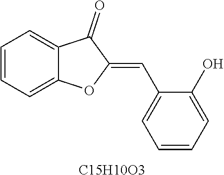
C1=CC=C2C(=C1)C(=O)C(=CC1=CC=CC=C1O)O2.[C15H10O3]
